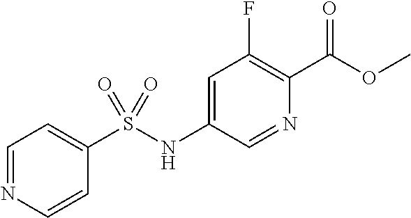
C1=CN=CC=C1S(NC1=CC(F)=C(C(OC)=O)N=C1)(=O)=O
